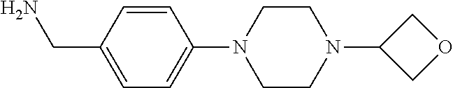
C1=CC(CN)=CC=C1N1CCN(C2COC2)CC1
